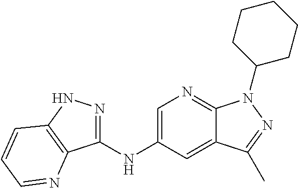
C1(NC2=CN=C3C(=C2)C(C)=NN3C2CCCCC2)=NNC2=C1N=CC=C2
